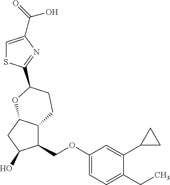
C1(COC2=CC=C(CC)C(C3CC3)=C2)C2C(CC1O)OC(C1=NC(C(=O)O)=CS1)CC2
